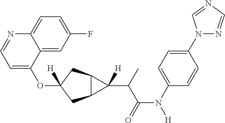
O(C1([H])CC2C(C1)C2(C(C(N([H])C1=CC=C(N2N=CN=C2)C=C1)=O)C)[H])C1=CC=NC2=CC=C(F)C=C12
